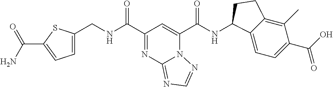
N12C(C(NC3C4=CC=C(C(O)=O)C(C)=C4CC3)=O)=CC(C(NCC3=CC=C(C(N)=O)S3)=O)=NC1=NC=N2
